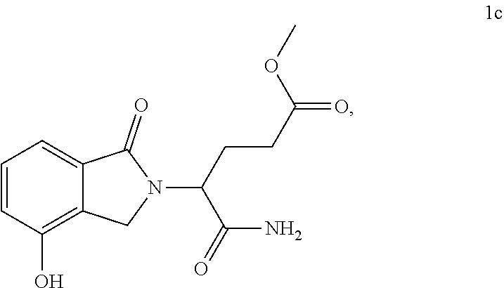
OC1=C2C(=CC=C1)C(=O)N(C(C(N)=O)CCC(=O)OC)C2
